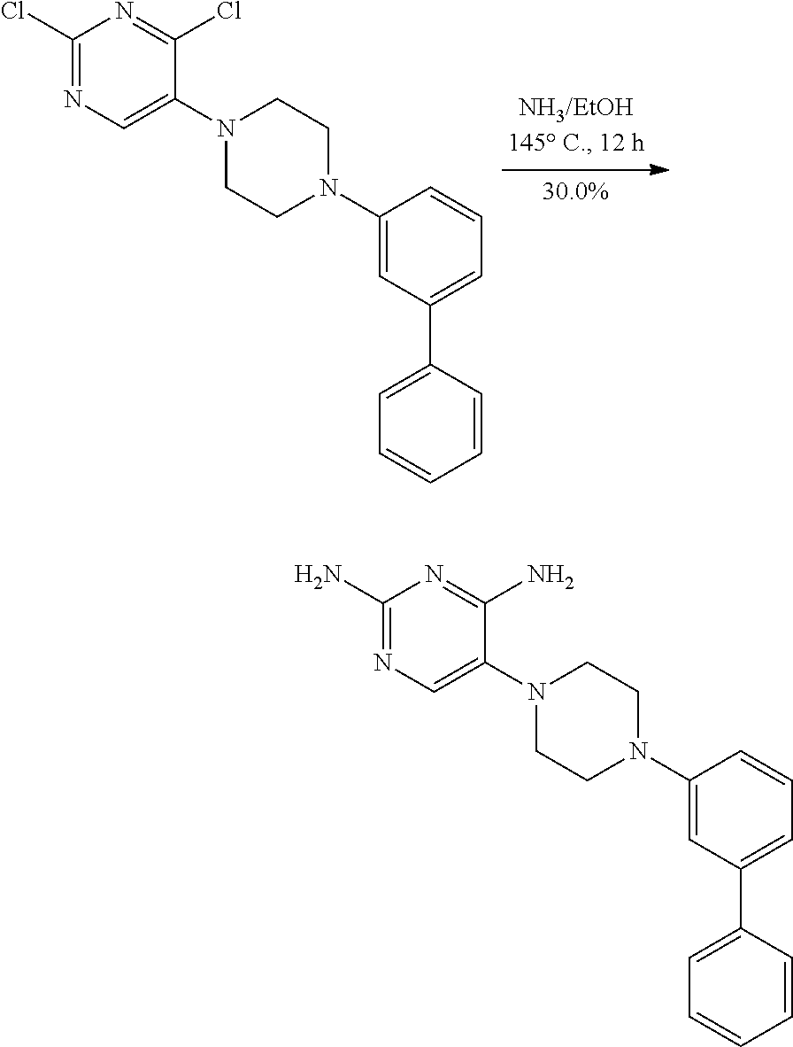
N1(C2=CN=C(Cl)N=C2Cl)CCN(C2=CC(C3=CC=CC=C3)=CC=C2)CC1.N1(C2=CN=C(N)N=C2N)CCN(C2=CC(C3=CC=CC=C3)=CC=C2)CC1
